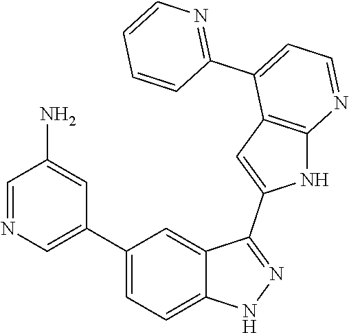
C1(C2=CN=CC(N)=C2)=CC=C2C(=C1)C(C1=CC3=C(N1)N=CC=C3C1=NC=CC=C1)=NN2
